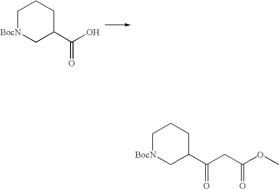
C1[BocN]CC(C(O)=O)CC1.C1[BocN]CC(C(CC(OC)=O)=O)CC1
